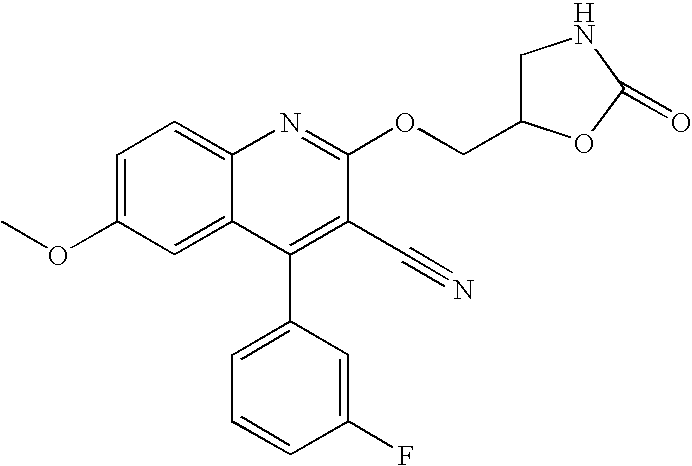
C1=C(OC)C=C2C(=C1)N=C(OCC1CNC(=O)O1)C(C#N)=C2C1=CC=CC(F)=C1
